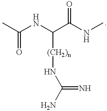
CC(NC(C(NC)=O)[(CH2)n]NC(N)=N)=O
